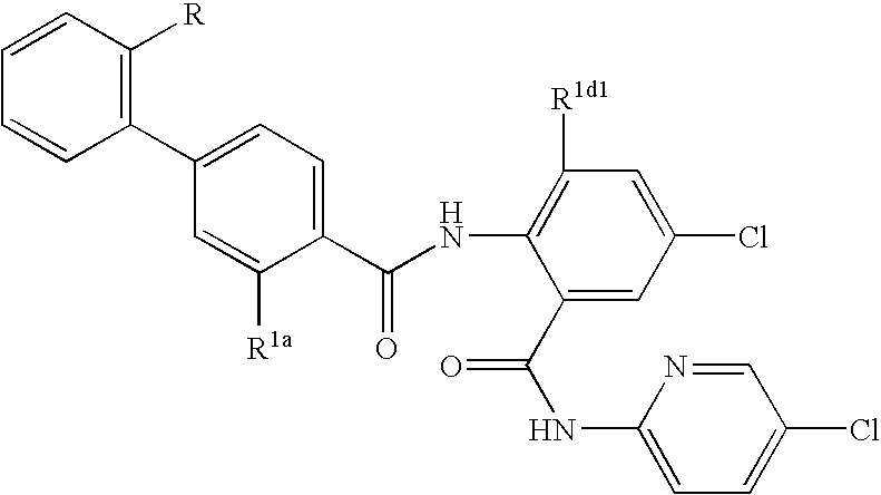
C1(C(NC2=C([R1d1])C=C(Cl)C=C2C(NC2=CC=C(Cl)C=N2)=O)=O)=CC=C(C2=C([R])C=CC=C2)C=C1[R1a]
